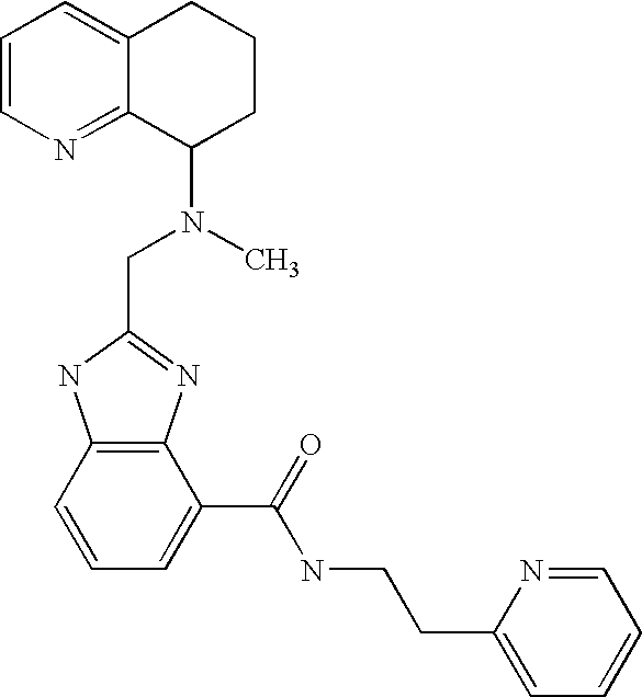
C12=C(C=CC=C1C(=O)NCCC1=CC=CC=N1)NC(CN(C)C1CCCC3=CC=CN=C13)=N2
